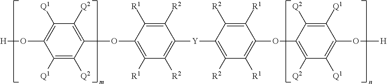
C1([Q2])=C(OC2=C([R1])C([R2])=C([Y]C3=C([R2])C([R1])=C(OC4=C([Q2])C([Q1])=C(O[H])C([Q1])=C4[Q2])C([R1])=C3[R2])C([R2])=C2[R1])C([Q2])=C([Q1])C(O[H])=C1[Q1]
